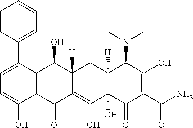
C1=C(C2=CC=CC=C2)C2=C(C(O)=C1)C(=O)C1=C(O)C3(O)C([H])(CC1([H])C2O)C(N(C)C)C(O)=C(C(N)=O)C3=O
